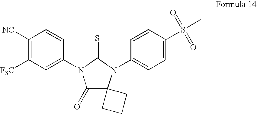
C1([NC])=C([F3C])C=C(N2C(=O)C3(N(C4=CC=C(S(C)(=O)=O)C=C4)C2=S)CCC3)C=C1
